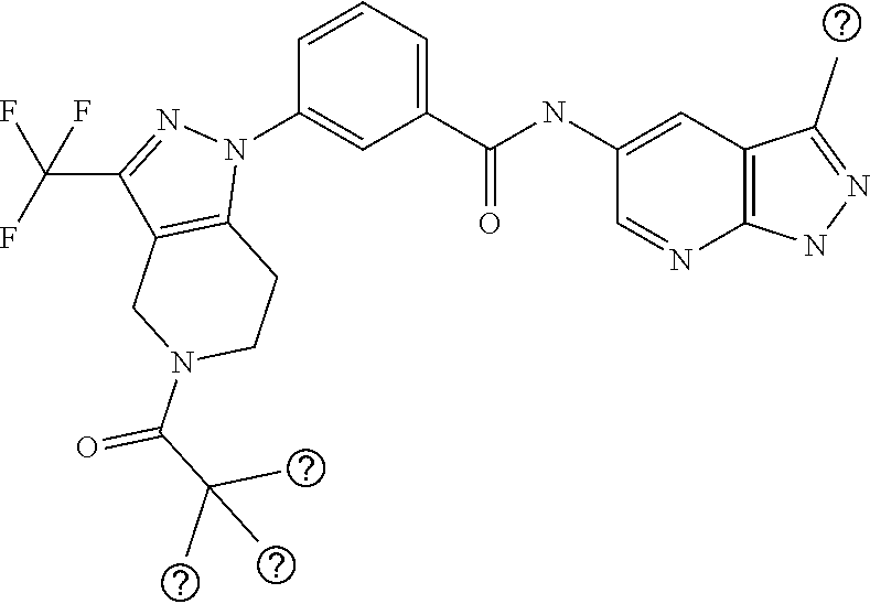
C1(NC(C2=CC=CC(N3C4=C(C(C(F)(F)F)=N3)CN(C(=O)C(C)(C)C)CC4)=C2)=O)=CC2=C(N=C1)NN=C2C
